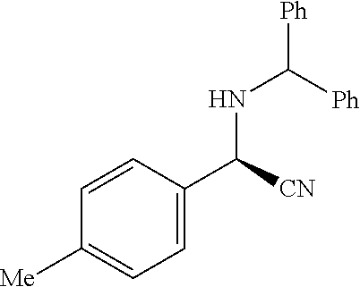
N(C([Ph])[Ph])C(C1=CC=C([Me])C=C1)[CN]
